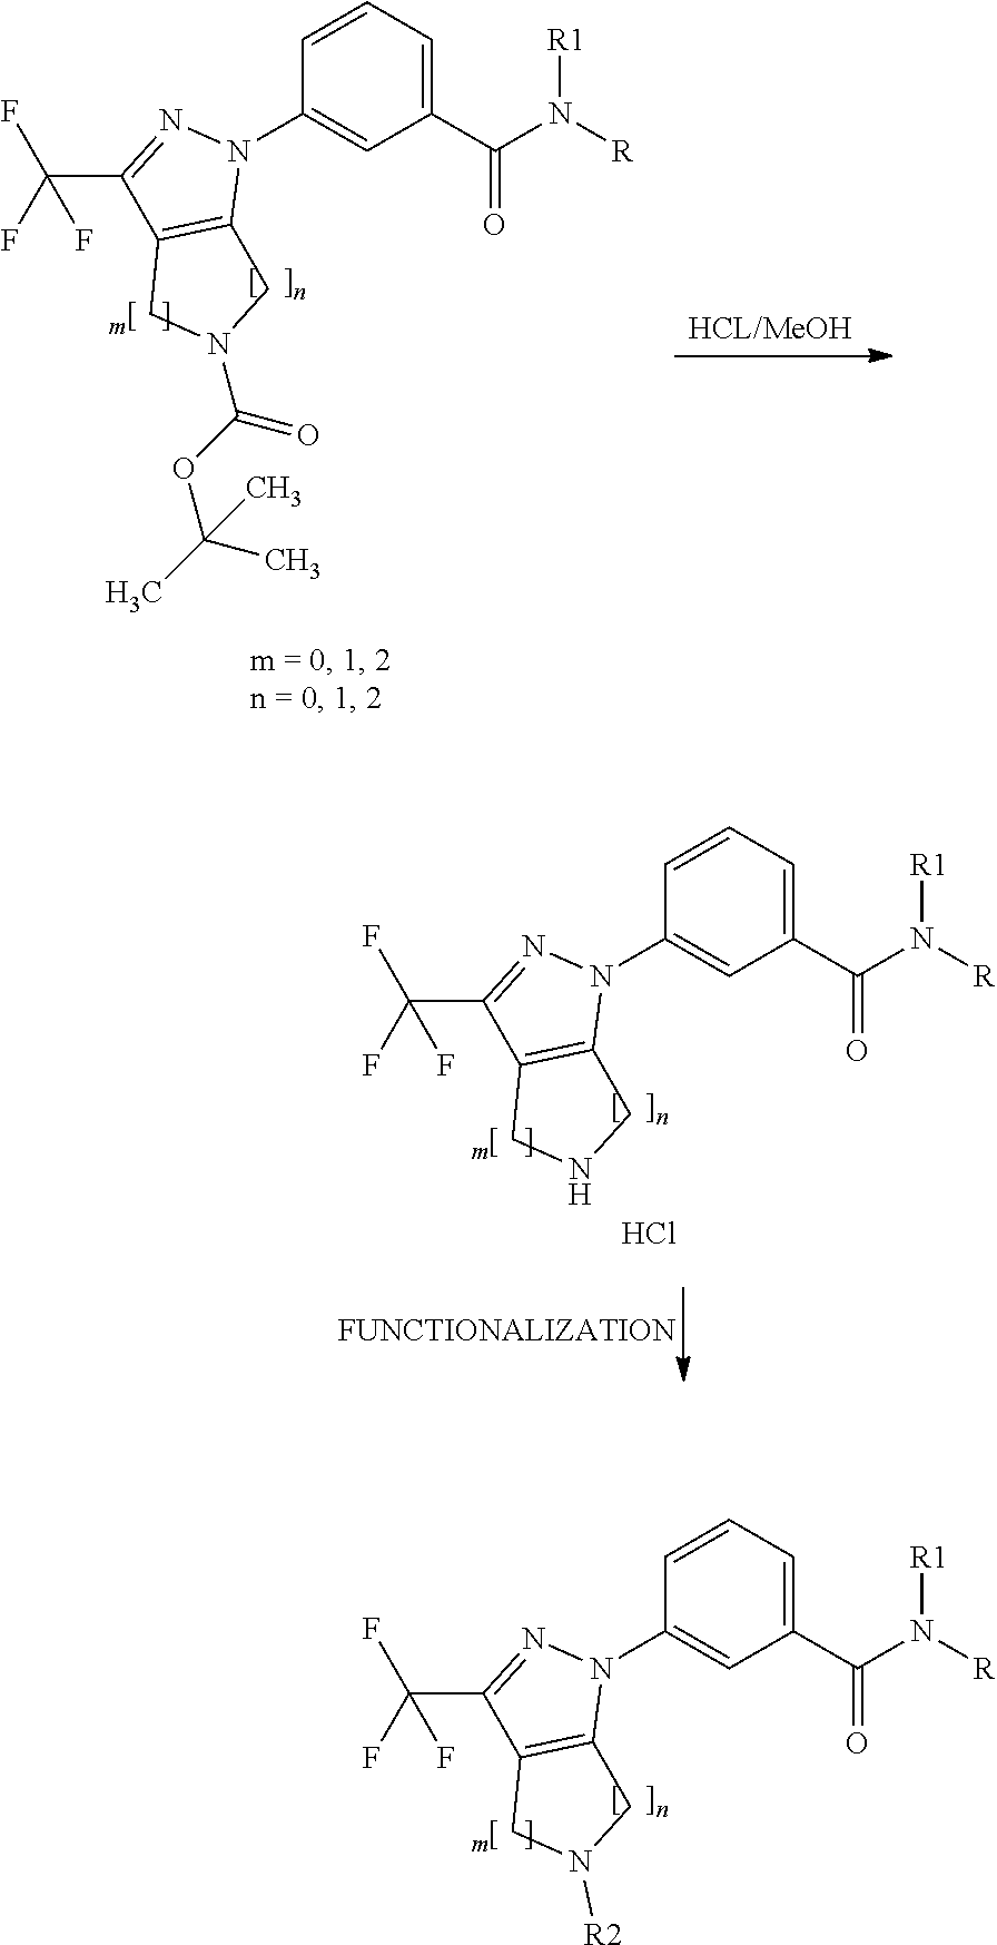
C1=CC=C(C(=O)N([R1])[R])C=C1N1N=C(C(F)(F)F)C2=C1CN([R2])C2.C1=CC=C(C(=O)N([R1])[R])C=C1N1N=C(C(F)(F)F)C2=C1CNC2.Cl.C1=CC=C(C(=O)N([R1])[R])C=C1N1N=C(C(F)(F)F)C2=C1CN(C(OC(C)(C)C)=O)C2
